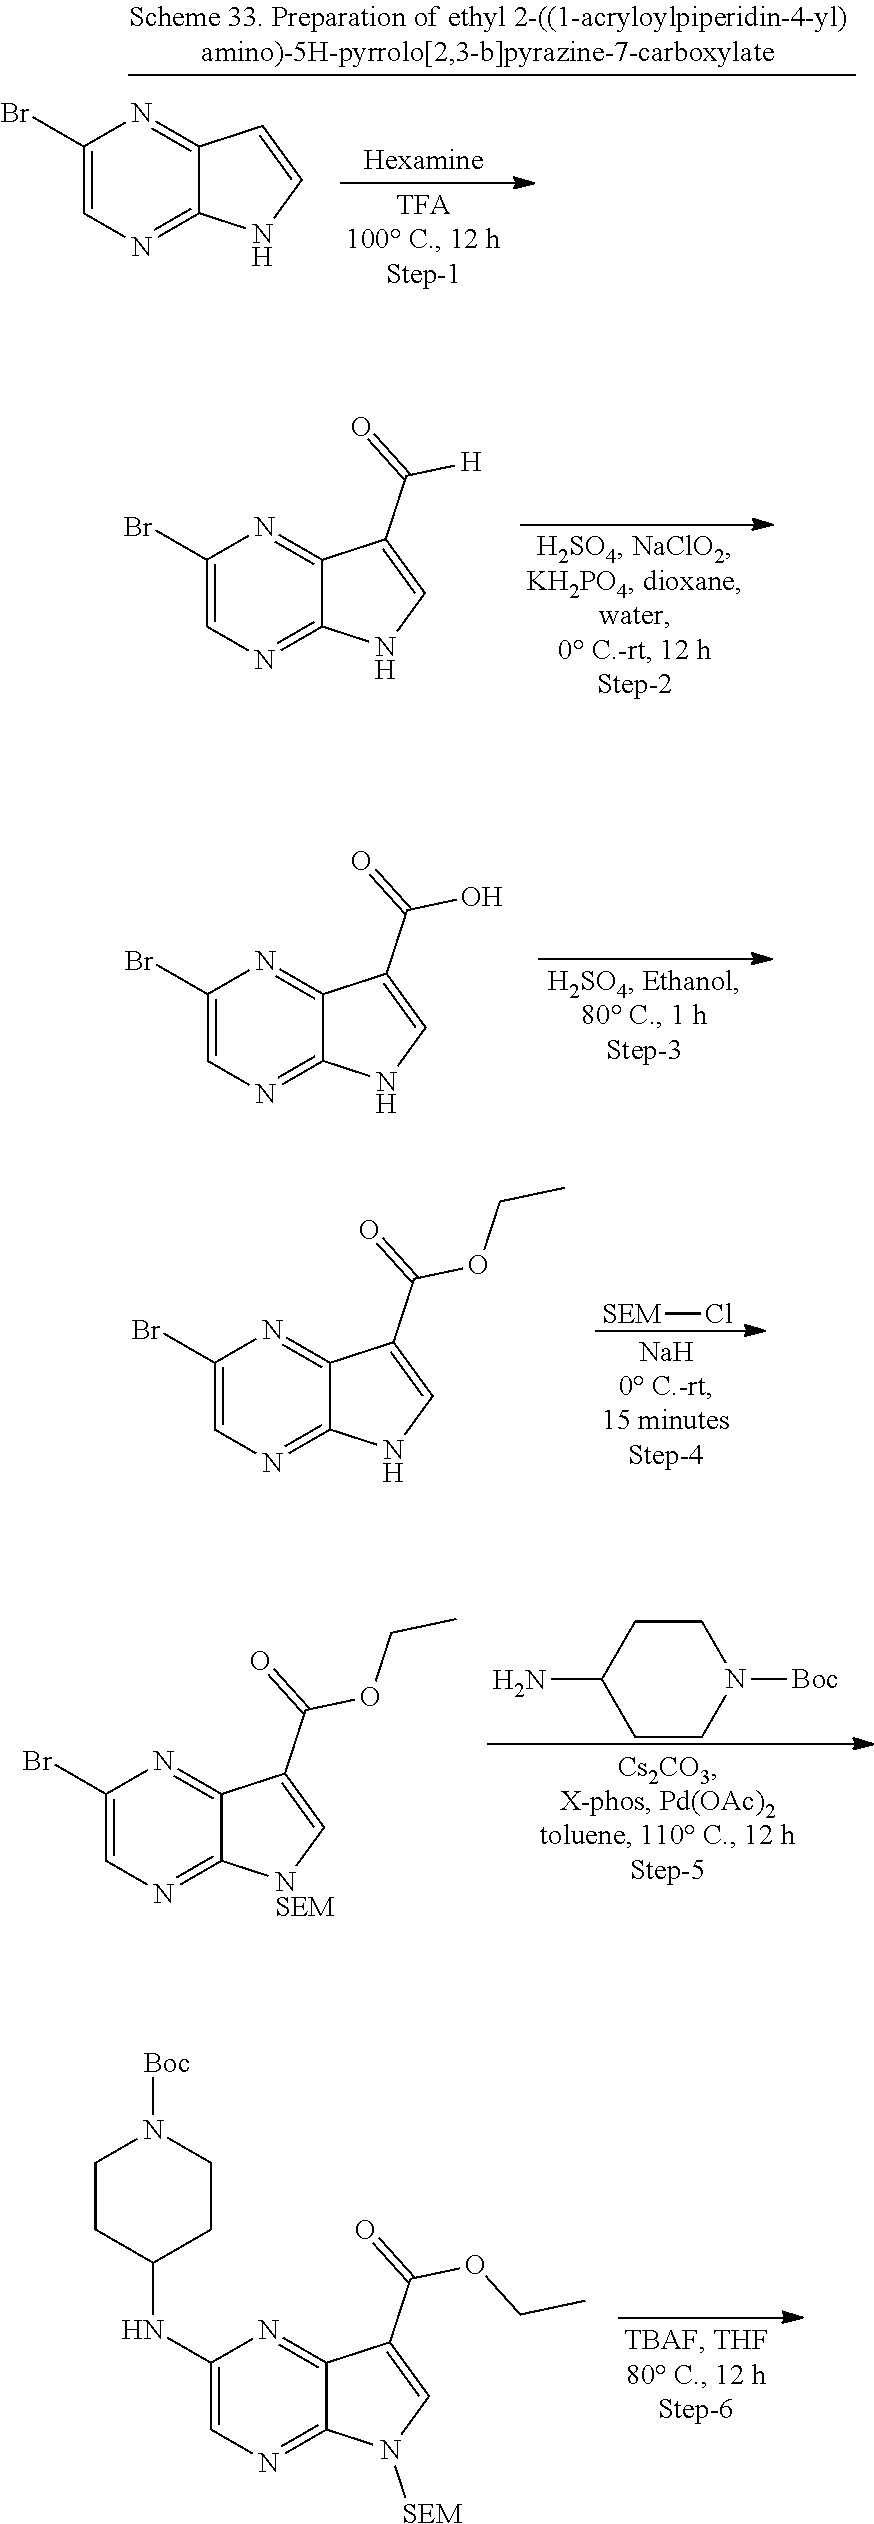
C1(Br)=CN=C2C(=N1)C(C([H])=O)=CN2.C1(Br)=CN=C2C(=N1)C(C(O)=O)=CN2.C1(Br)=CN=C2C(=N1)C(C(OCC)=O)=CN2.[SEM]Cl.C1(Br)=CN=C2C(=N1)C(C(OCC)=O)=C[NSEM]2.C1CC(N)CCN1[Boc].C1(NC2CCN([Boc])CC2)=CN=C2C(=N1)C(C(OCC)=O)=CN2[SEM].C1(Br)=CN=C2C(=N1)C=CN2
